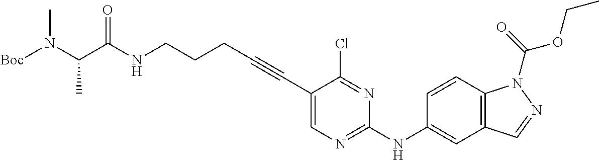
C(NCCCC#CC1=CN=C(NC2=CC3=C(C=C2)N(C(OCC)=O)N=C3)N=C1Cl)(=O)C(N(C)[Boc])C
